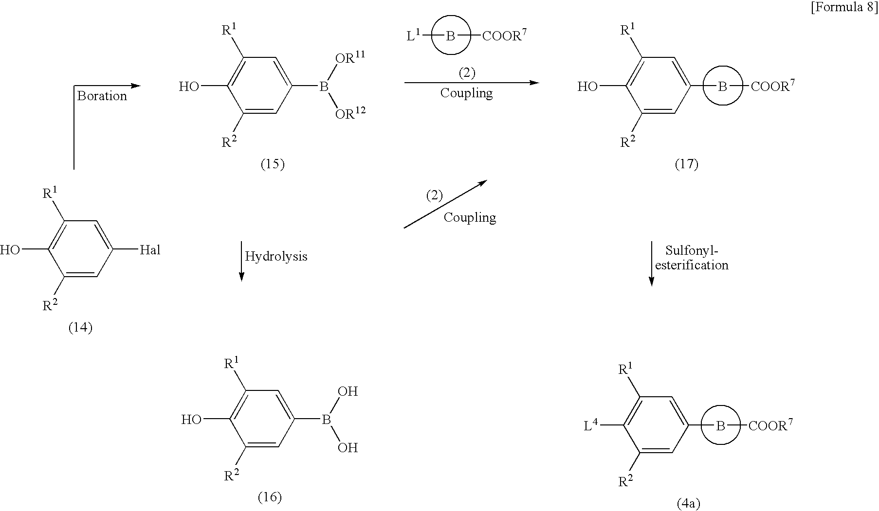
C1([Hal])=CC([R1])=C(O)C([R2])=C1.C1(B([OR11])[OR12])=CC([R1])=C(O)C([R2])=C1.[L1]B[COOR7].C1(B[COOR7])=CC([R1])=C(O)C([R2])=C1.C1(B(O)O)=CC([R1])=C(O)C([R2])=C1.C1(B[COOR7])=CC([R1])=C([L4])C([R2])=C1
